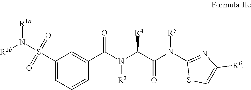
[R3]N(C(C1=CC(S(N([R1b])[R1a])(=O)=O)=CC=C1)=O)C(C(N([R5])C1=NC([R6])=CS1)=O)[R4]
